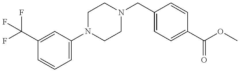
FC(C1=CC(N2CCN(CC3=CC=C(C(OC)=O)C=C3)CC2)=CC=C1)(F)F
